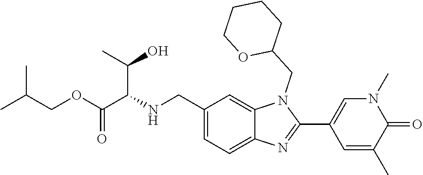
C12=CC(CNC(C(OCC(C)C)=O)C(O)C)=CC=C1N=C(C1=CN(C)C(=O)C(C)=C1)N2CC1CCCCO1
